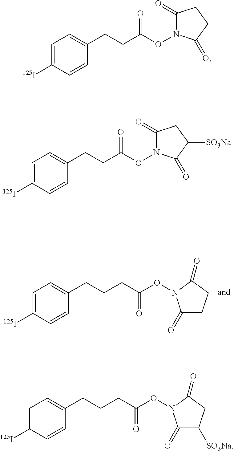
C1=C([125I])C=CC(CCCC(ON2C(=O)CCC2=O)=O)=C1.C1=C([125I])C=CC(CCC(ON2C(=O)CCC2=O)=O)=C1.C1=C([125I])C=CC(CCC(ON2C(=O)CC([SO3Na])C2=O)=O)=C1.C1=C([125I])C=CC(CCCC(ON2C(=O)C([SO3Na])CC2=O)=O)=C1
